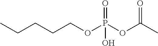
CCCCCOP(OC(C)=O)(=O)O
